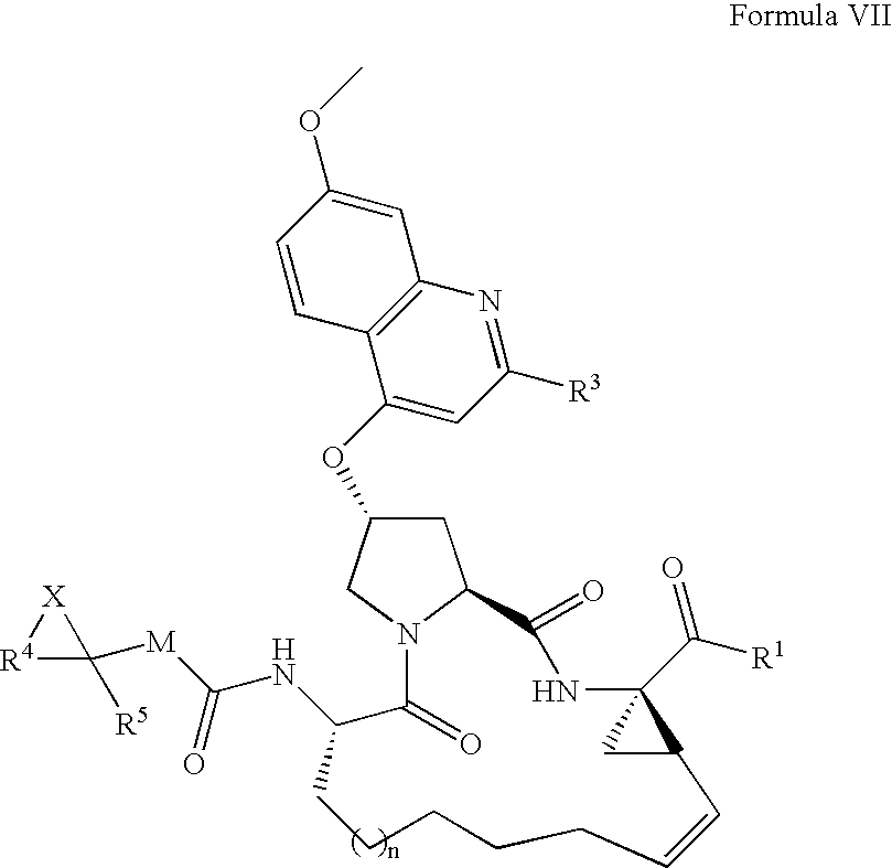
C1C(OC2=CC([R3])=NC3=C2C=CC(OC)=C3)CN2C1C(=O)NC1(C(=O)[R1])CC1C=CCCCCCC(NC([M]C1([R5])[X][R4]1)=O)C2=O
